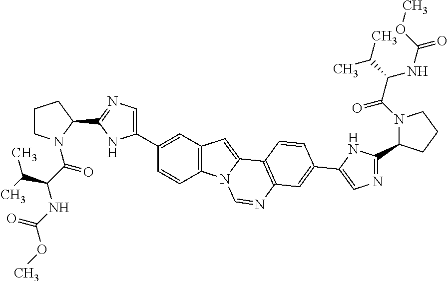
C1=C(C2=CC3=C(C=C2)N2C(=C3)C3=C(N=C2)C=C(C2=CN=C(C4N(C(=O)C(NC(OC)=O)C(C)C)CCC4)N2)C=C3)NC(C2CCCN2C(=O)C(C(C)C)NC(OC)=O)=N1
